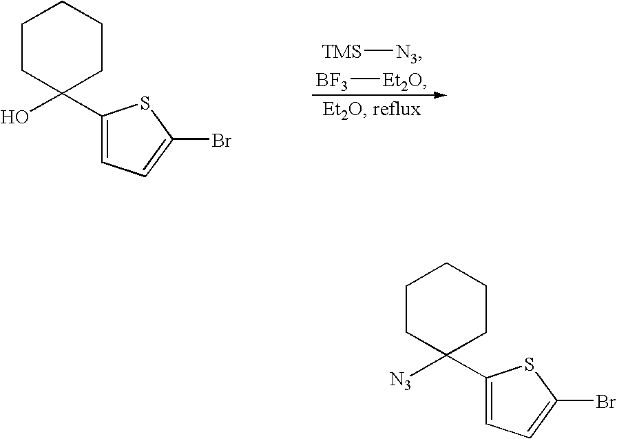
C1(C2([N3])CCCCC2)=CC=C(Br)S1.C1(C2(O)CCCCC2)=CC=C(Br)S1.[TMS][N3].[BF3][Et2O]
